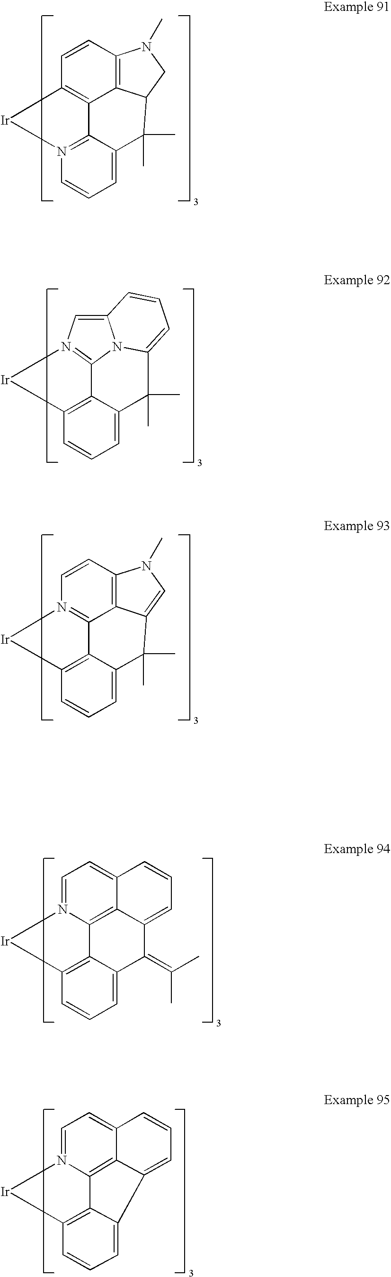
C1=N2C3=C4C(=C1)C=CC=C4C(=C(C)C)C1=CC=CC(=C31)[Ir]2.C1=N2C3=C4C(=C1)C=CC=C4C1=CC=CC(=C31)[Ir]2.C1=CC2=C3C4=C1[Ir]N1=C4C(=CC=C1)C(C)(C)C3CN2C.C12=CN3=C4N1C(=CC=C2)C(C)(C)C1=CC=CC(=C41)[Ir]3.C1=CC2=C3C4=N1[Ir]C1=C4C(=CC=C1)C(C)(C)C3=CN2C
